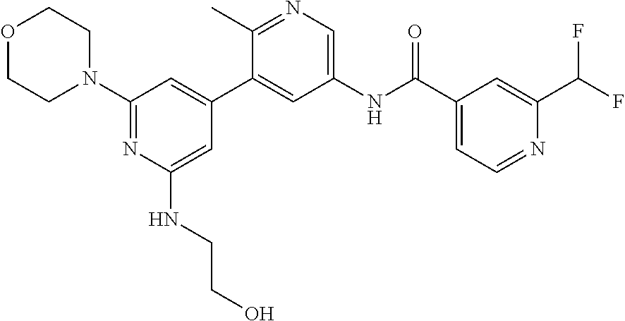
C1(N2CCOCC2)=NC(NCCO)=CC(C2=CC(NC(C3=CC=NC(C(F)F)=C3)=O)=CN=C2C)=C1
